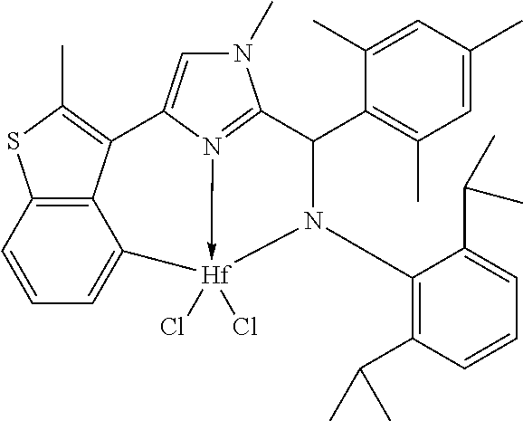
N1(C)C=C2N3->[Hf](Cl)(Cl)(C4=CC=CC5=C4C2=C(C)S5)N(C2=C(C(C)C)C=CC=C2C(C)C)C(C2=C(C)C=C(C)C=C2C)C=31
